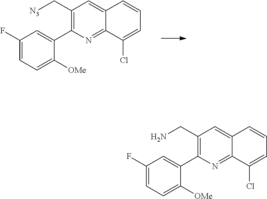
C(C1=C(C2=CC(F)=CC=C2[OMe])N=C2C(=C1)C=CC=C2Cl)N.C(C1=C(C2=CC(F)=CC=C2[OMe])N=C2C(=C1)C=CC=C2Cl)[N3]
